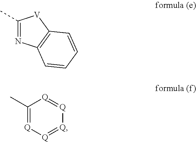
C1(C)=NC2=C([V]1)C=CC=C2.C1(C)=[Q][Q]=[Q][Q]=[Q]1
